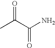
O=C(C(N)=O)C
